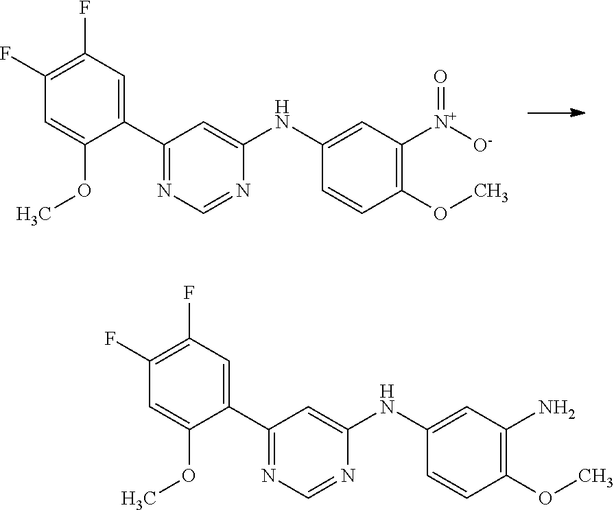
C1(C2=NC=NC(NC3=CC([N+]([O-])=O)=C(OC)C=C3)=C2)=CC(F)=C(F)C=C1OC.C1(C2=NC=NC(NC3=CC(N)=C(OC)C=C3)=C2)=CC(F)=C(F)C=C1OC
